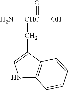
N[CHC](O)(=O)CC1=CNC2=C1C=CC=C2
